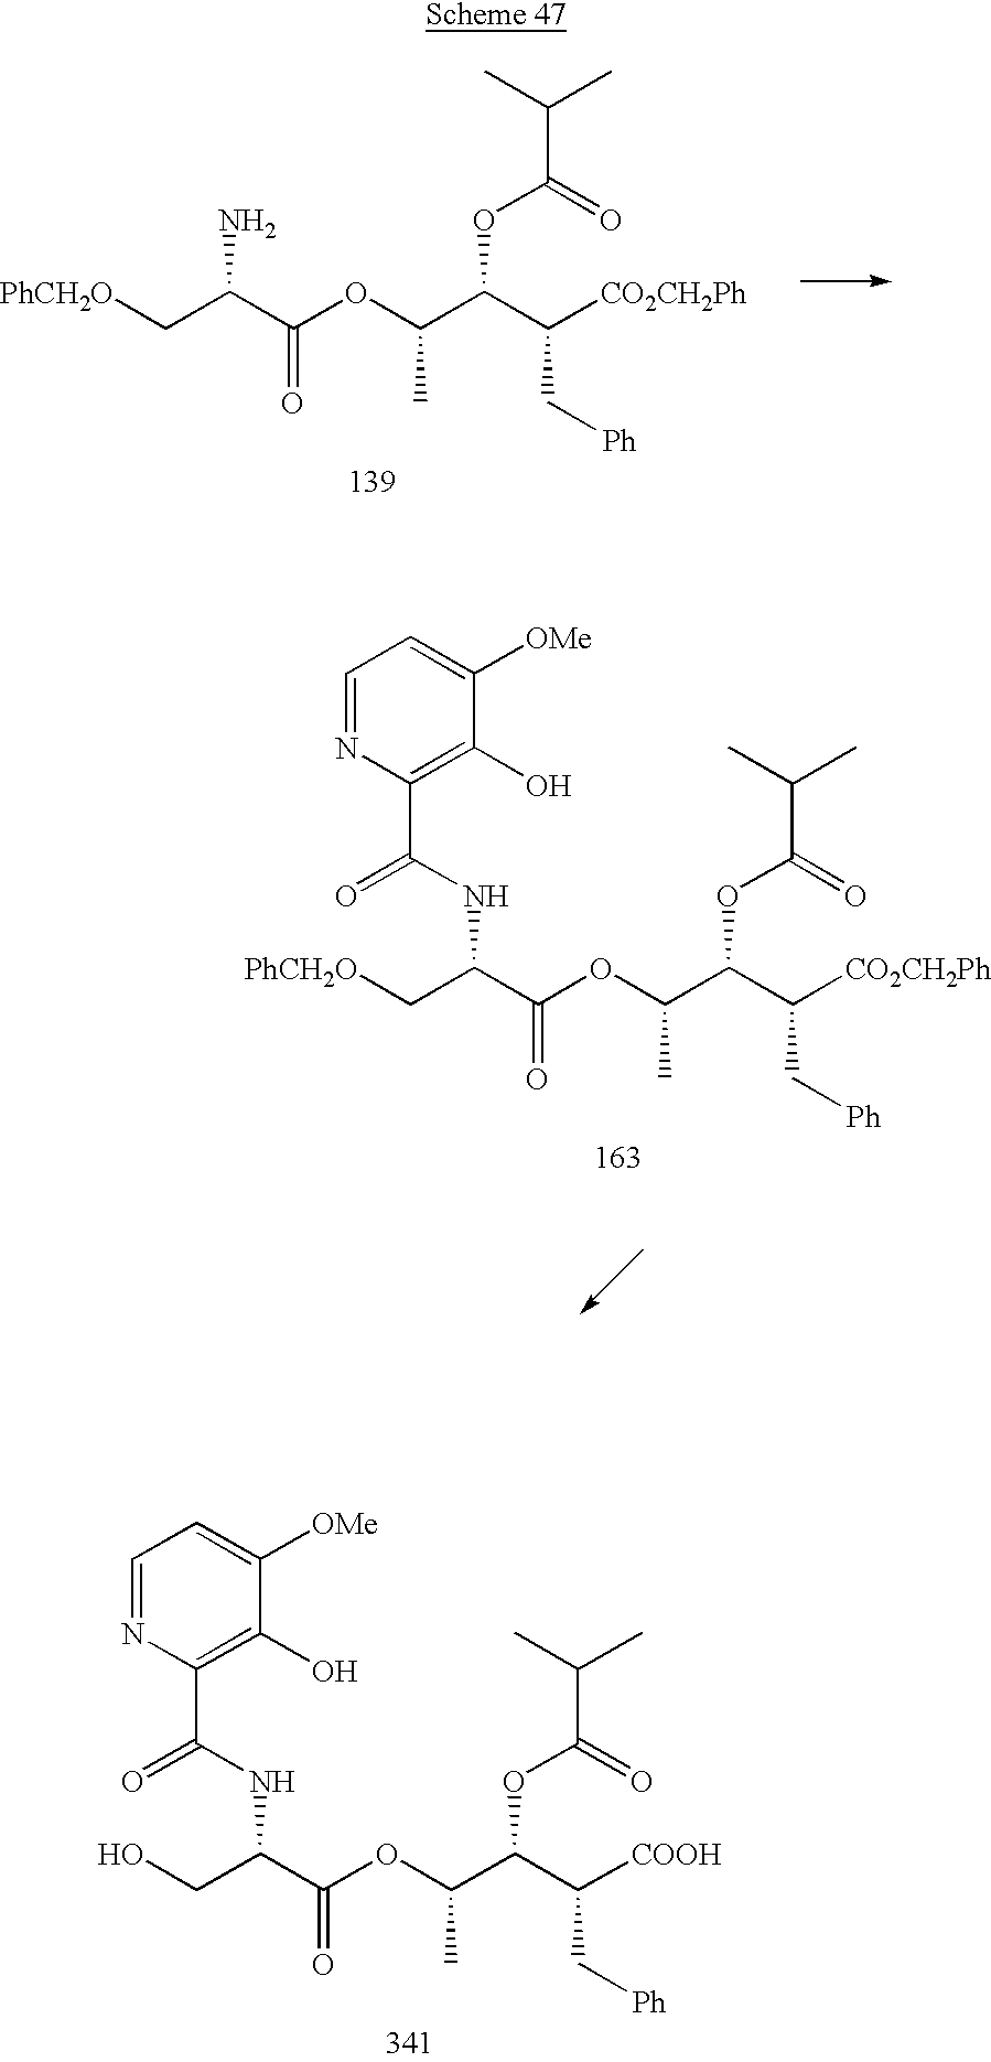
[PhCH2O]CC(C(OC(C(C([CO2CH2Ph])C[Ph])OC(=O)C(C)C)C)=O)N.[PhCH2O]CC(C(OC(C(C([CO2CH2Ph])C[Ph])OC(=O)C(C)C)C)=O)NC(C1=C(O)C([OMe])=CC=N1)=O.OCC(C(OC(C(C([COOH])C[Ph])OC(=O)C(C)C)C)=O)NC(C1=C(O)C([OMe])=CC=N1)=O
